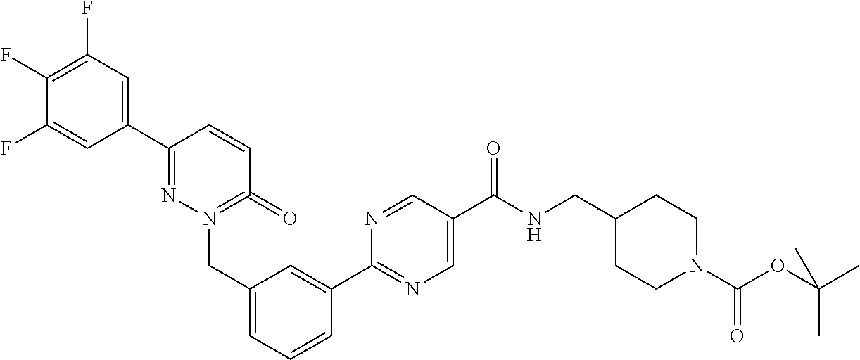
C1(C2=NN(CC3=CC=CC(C4=NC=C(C(NCC5CCN(C(OC(C)(C)C)=O)CC5)=O)C=N4)=C3)=C(=O)C=C2)=CC(F)=C(F)C(F)=C1
